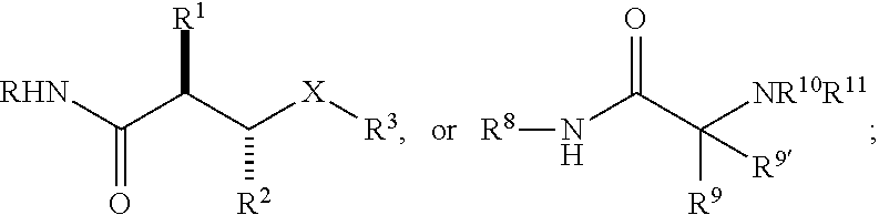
[RHN]C(C(C([X][R3])[R2])[R1])=O.[R8]NC(C([R9])([R9])[NR10R11])=O
